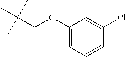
C(OC1=CC=CC(Cl)=C1)C(C)(C)C
